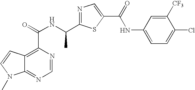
C12=NC=NC(C(NC(C3=NC=C(C(=O)NC4=CC=C(Cl)C([CF3])=C4)S3)C)=O)=C1C=CN2C
